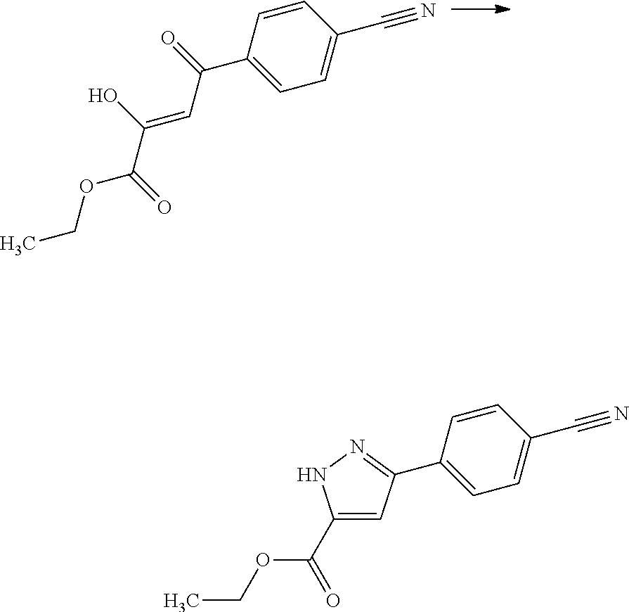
C1=CC(C(=O)C=C(C(=O)OCC)O)=CC=C1C#N.C1=CC(C2=NNC(C(OCC)=O)=C2)=CC=C1C#N
